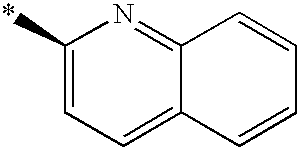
C1(*)=CC=C2C(=N1)C=CC=C2
